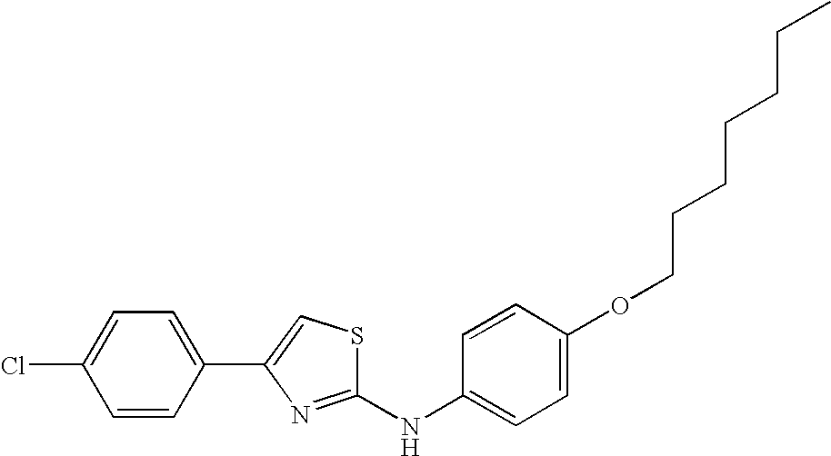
C1=C(OCCCCCCC)C=CC(NC2=NC(C3=CC=C(Cl)C=C3)=CS2)=C1
